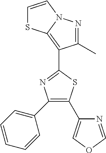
C1(C2=CC=CC=C2)=C(C2=COC=N2)SC(C2=C3N(N=C2C)C=CS3)=N1
